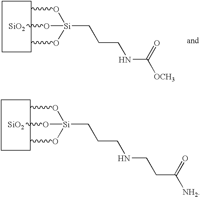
[Si](CCCNCCC(=O)[NH2])(O[SiO2])(OC)OC.[Si](CCCNC(=O)[OCH3])(O[SiO2])(OC)OC
